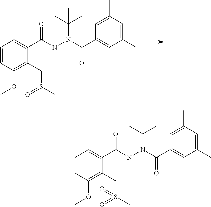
C1=C(C)C=C(C)C=C1C(N(NC(C1=CC=CC(OC)=C1CS(C)=O)=O)C(C)(C)C)=O.C1=C(C)C=C(C)C=C1C(N(NC(C1=CC=CC(OC)=C1CS(C)(=O)=O)=O)C(C)(C)C)=O
